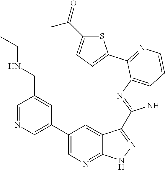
C1=NC=C(C2=CN=C3C(=C2)C(C2=NC4=C(N2)C=CN=C4C2=CC=C(C(=O)C)S2)=NN3)C=C1CNCC
